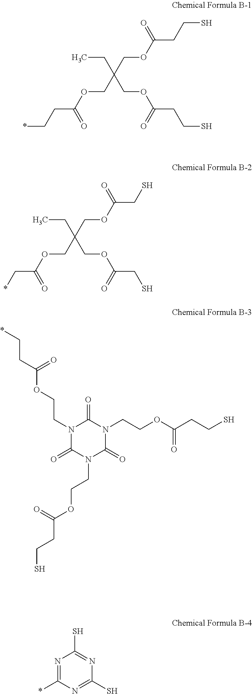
*CCC(OCC(COC(CCS)=O)(CC)COC(CCS)=O)=O.*CC(OCC(COC(CS)=O)(CC)COC(CS)=O)=O.N1(CCOC(CC*)=O)C(=O)N(CCOC(CCS)=O)C(=O)N(CCOC(CCS)=O)C1=O.N1=C(*)N=C(S)N=C1S
